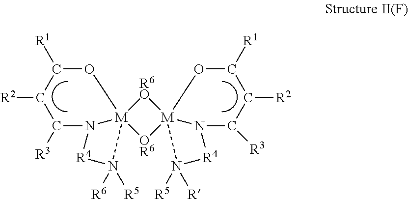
C1([R1])O[M]23(N(C([R3])C1[R2])[R4]N2([R5])[R6])[R6O][M]12([OR6]3)OC([R1])C([R2])C([R3])N1[R4]N2([R5])[R]
